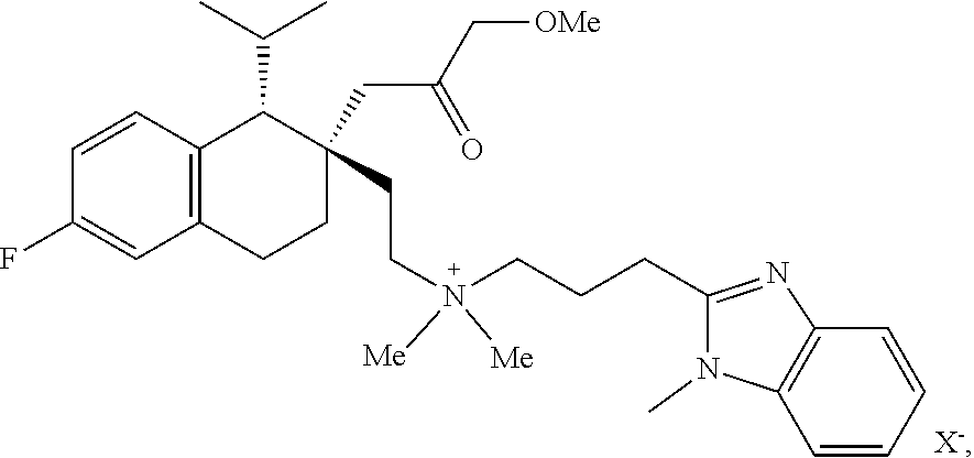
C1=CC2=C(C=C1F)CCC(CCN([Me])([Me])CCCC1=NC3=C(N1C)C=CC=C3)(CC(C[OMe])=O)C2C(C)C.[X-]
